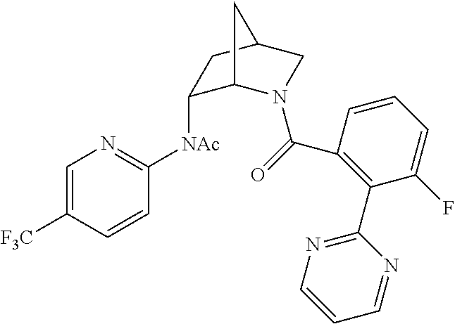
[NAc](C1C2N(C(=O)C3=C(C4=NC=CC=N4)C(F)=CC=C3)CC(C1)C2)C1=NC=C([F3C])C=C1
